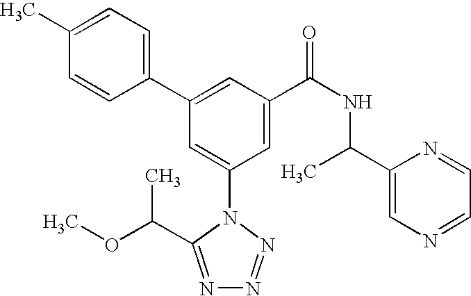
C1(C2=CC(C(NC(C3=CN=CC=N3)C)=O)=CC(N3C(C(OC)C)=NN=N3)=C2)=CC=C(C)C=C1
